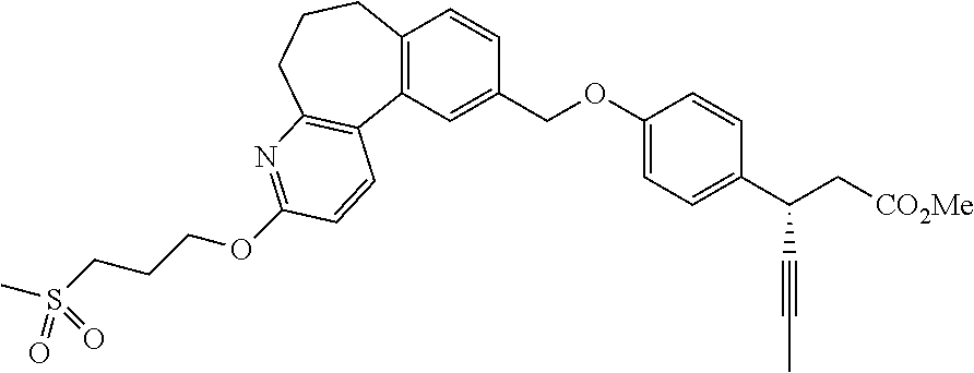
C12=C(C=C(COC3=CC=C(C(C[CO2Me])C#CC)C=C3)C=C1)C1=C(CCC2)N=C(OCCCS(C)(=O)=O)C=C1
